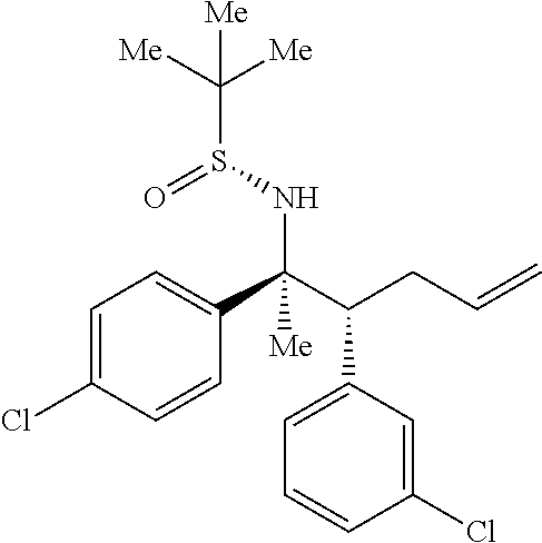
C1=C(Cl)C=CC(C(C(CC=C)C2=CC=CC(Cl)=C2)(NS(=O)C([Me])([Me])[Me])[Me])=C1
